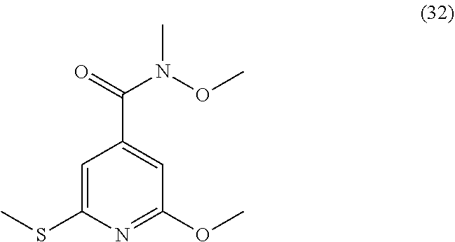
C1=C(SC)N=C(OC)C=C1C(N(OC)C)=O
